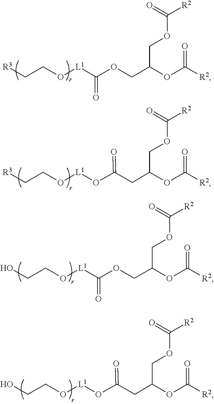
[R3]CCO[L1]C(OCC(OC(=O)[R2])COC([R2])=O)=O.[R3]CCO[L1]OC(CC(OC(=O)[R2])COC([R2])=O)=O.OCCO[L1]C(OCC(OC(=O)[R2])COC([R2])=O)=O.OCCO[L1]OC(CC(OC(=O)[R2])COC([R2])=O)=O
